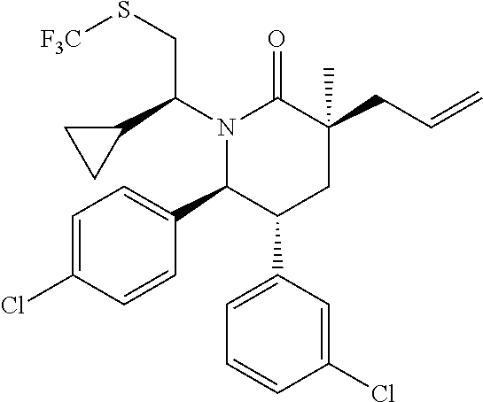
N1(C(CS[F3C])C2CC2)C(C2=CC=C(Cl)C=C2)C(C2=CC=CC(Cl)=C2)CC(CC=C)(C)C1=O
